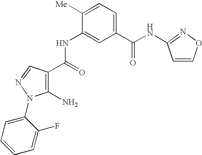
C1(NC(C2=C(N)N(C3=CC=CC=C3F)N=C2)=O)=CC(C(NC2=NOC=C2)=O)=CC=C1[Me]
